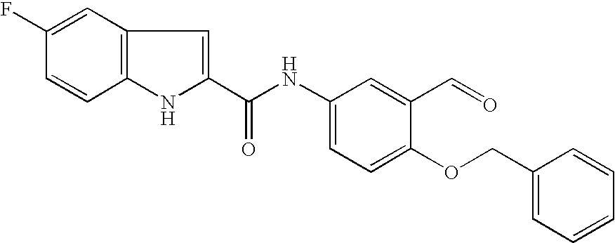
C1=C(F)C=CC2=C1C=C(C(NC1=CC=C(OCC3=CC=CC=C3)C(C=O)=C1)=O)N2
